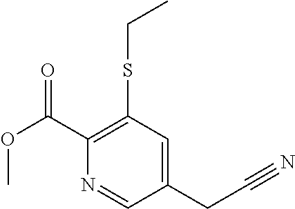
C1(SCC)=C(C(=O)OC)N=CC(CC#N)=C1
